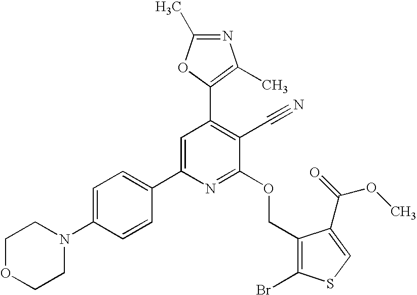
C1OCCN(C2=CC=C(C3=CC(C4=C(C)N=C(C)O4)=C(C#N)C(OCC4=C(Br)SC=C4C(=O)OC)=N3)C=C2)C1
